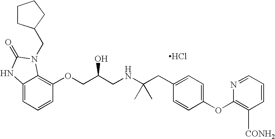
C12=CC=CC(OCC(CNC(CC3=CC=C(OC4=C([CONH2])C=CC=N4)C=C3)(C)C)O)=C1N(CC1CCCC1)C(=O)N2.Cl
